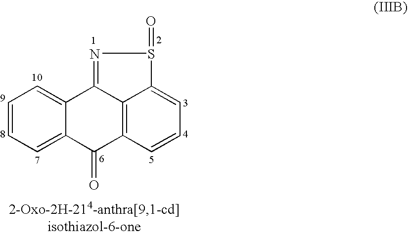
C12=CC=CC=C1C(=O)C1=C3C2=NS(=O)C3=CC=C1
